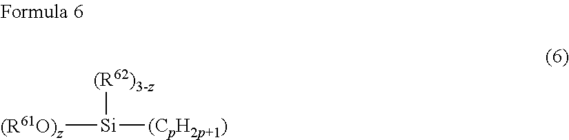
[Si]([(CpH2p+1)])([(R62)3-z])[(R61O)z]
